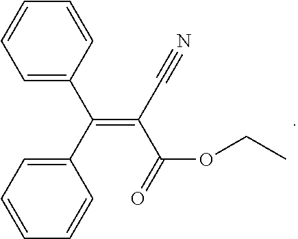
C1=C(C(C2=CC=CC=C2)=C(C#N)C(=O)OCC)C=CC=C1
